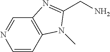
C1=NC=CC2=C1N=C(CN)N2C
